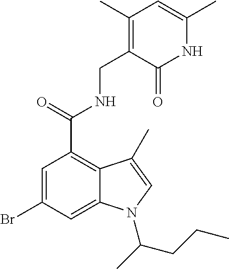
N1C(C)=CC(C)=C(CNC(C2=C3C(=CC(Br)=C2)N(C(C)CCC)C=C3C)=O)C1=O
